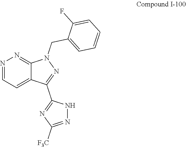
N1=CC=C2C(=N1)N(CC1=CC=CC=C1F)N=C2C1=NC([F3C])=NN1
